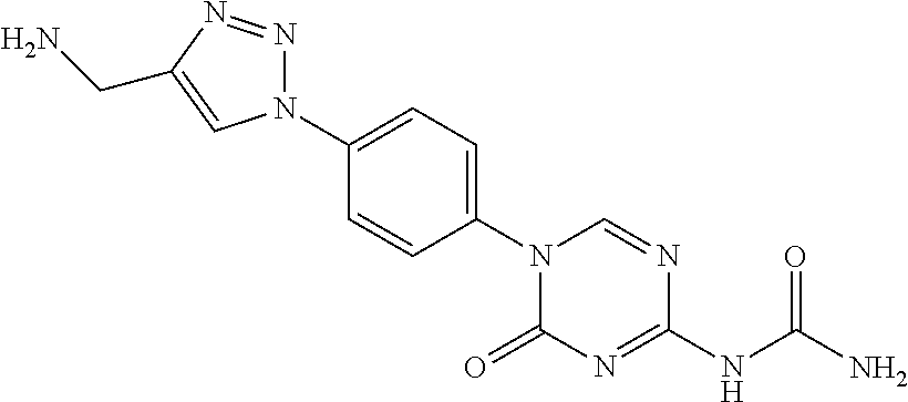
N1(C2=CC=C(N3N=NC(CN)=C3)C=C2)C(=O)N=C(NC(N)=O)N=C1
